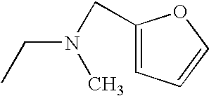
C(N(CC1=CC=CO1)C)C
